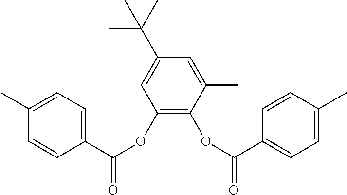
C1=C(C)C(OC(C2=CC=C(C)C=C2)=O)=C(OC(C2=CC=C(C)C=C2)=O)C=C1C(C)(C)C
